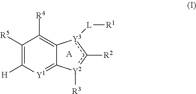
C1([R5])=C([H])[Y1]=C2C(=C1[R4])[Y3]([L][R1])c([R2])[Y2]2[R3].[A]
